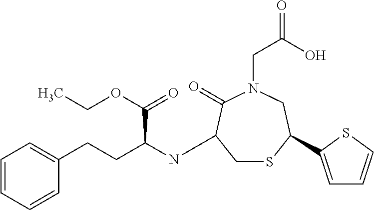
C1=CC=CC(CCC(NC2CSC(C3=CC=CS3)CN(CC(O)=O)C2=O)C(OCC)=O)=C1
